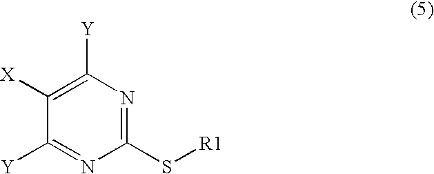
C1([X])=C([Y])N=C(S[R1])N=C1[Y]
